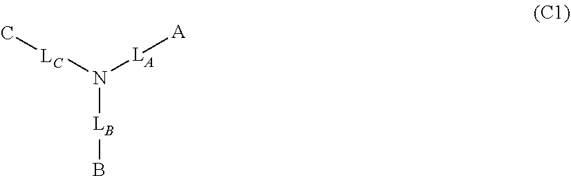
[LB](B)N([LA][A])[LC]C
